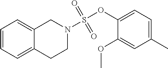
C12=CC=CC=C1CCN(S(OC1=CC=C(C)C=C1OC)(=O)=O)C2
